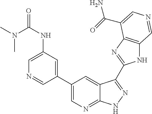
C1(C2=CN=C3C(=C2)C(C2=NC4=C(N2)C=NC=C4C(=O)N)=NN3)=CC(NC(N(C)C)=O)=CN=C1
